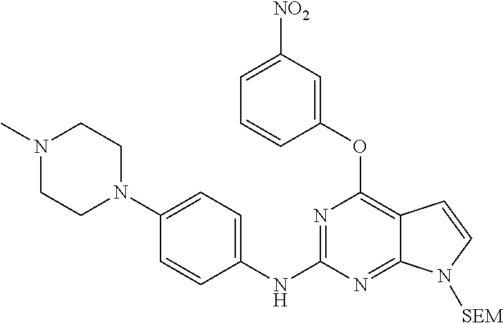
N1(C)CCN(C2=CC=C(NC3=NC(OC4=CC([NO2])=CC=C4)=C4C(=N3)N([SEM])C=C4)C=C2)CC1
